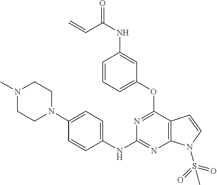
N1(C)CCN(C2=CC=C(NC3=NC4=C(C(OC5=CC=CC(NC(=O)C=C)=C5)=N3)C=CN4S(=O)(=O)C)C=C2)CC1
